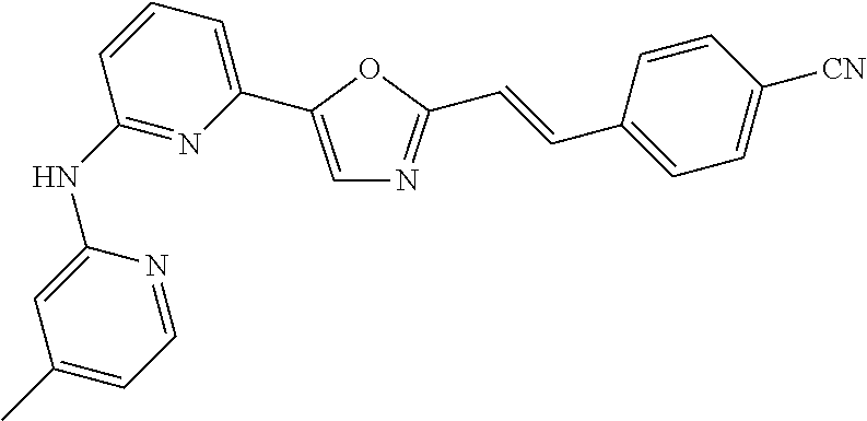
C1(C)=CC=NC(NC2=NC(C3=CN=C(C=CC4=CC=C([CN])C=C4)O3)=CC=C2)=C1
